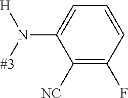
C1(N([#3])[H])=CC=CC(F)=C1[NC]
